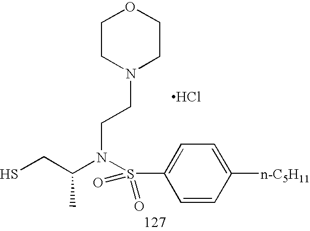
CC(N(S(C1=CC=C([n-C5H11])C=C1)(=O)=O)CCN1CCOCC1)CS.Cl
